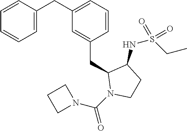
C(C1=CC=CC=C1)C1=CC=CC(CC2N(C(N3CCC3)=O)CCC2NS(CC)(=O)=O)=C1
